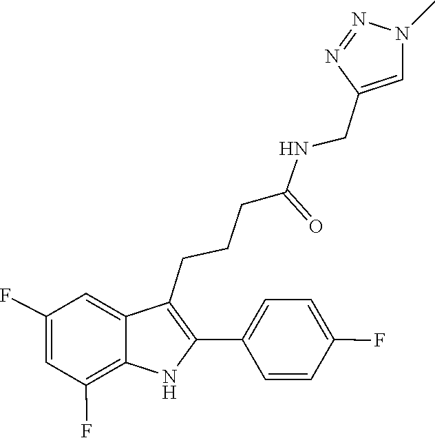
C1(CNC(CCCC2=C(C3=CC=C(F)C=C3)NC3=C(F)C=C(F)C=C23)=O)=CN(C)N=N1
